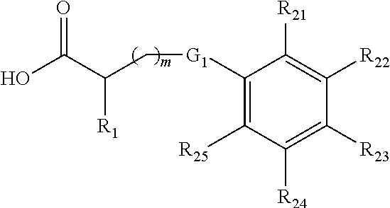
C1([G1]CC(C(O)=O)[R1])=C([R25])C([R24])=C([R23])C([R22])=C1[R21]
